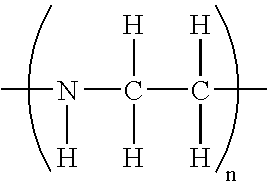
CN([H])C([H])([H])C([H])([H])C
